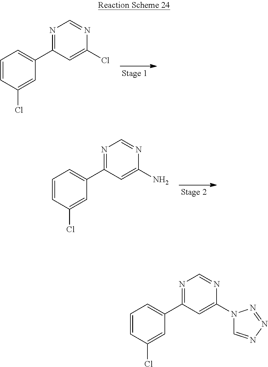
C1=CC(Cl)=CC(C2=NC=NC(Cl)=C2)=C1.C1=CC(Cl)=CC(C2=NC=NC(N)=C2)=C1.C1=CC(Cl)=CC(C2=NC=NC(N3C=NN=N3)=C2)=C1
